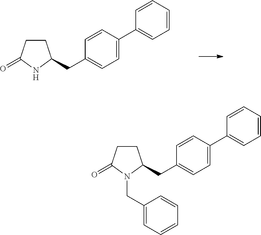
C1CC(=O)N(CC2=CC=CC=C2)C1CC1=CC=C(C2=CC=CC=C2)C=C1.C1CC(=O)NC1CC1=CC=C(C2=CC=CC=C2)C=C1
